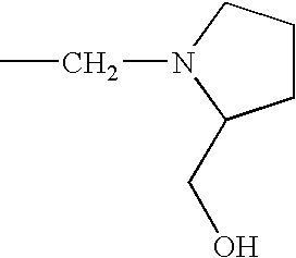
CCN1CCCC1CO
